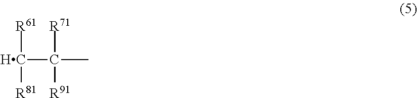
C([R61])([R81])C([R71])([R91])C
